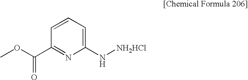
C1=CC=C(N[NH2HCl])N=C1C(OC)=O
